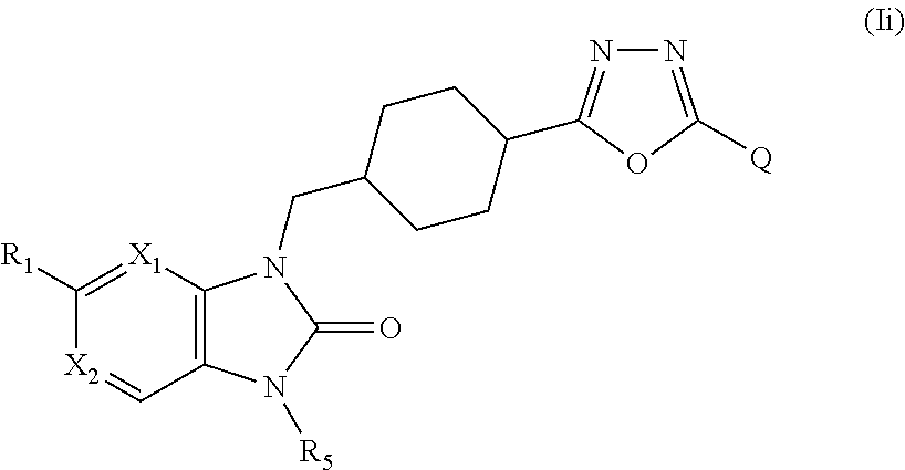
C1([R1])=[X1]C2=C(C=[X2]1)N([R5])C(=O)N2CC1CCC(C2=NN=C([Q])O2)CC1
